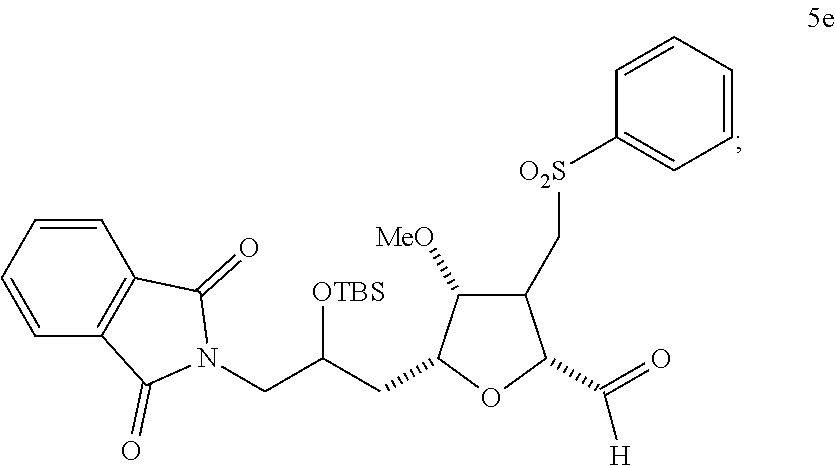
C1=CC=CC2=C1C(=O)N(CC(CC1C([MeO])C(C[O2S]C3=CC=CC=C3)C(C(=O)[H])O1)[OTBS])C2=O
